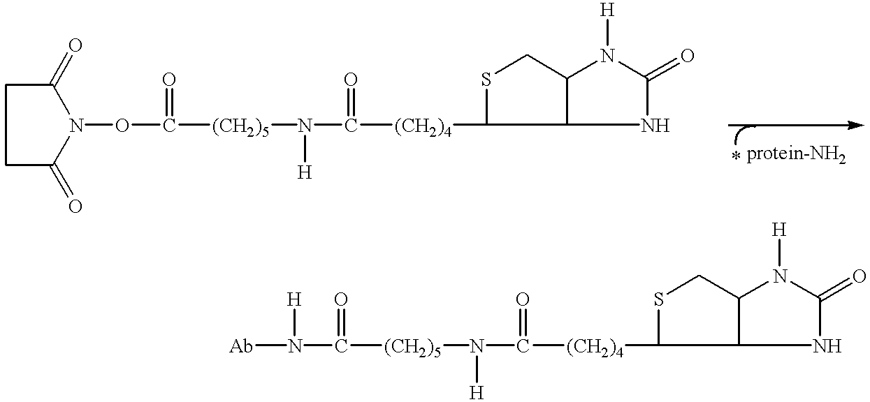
C1C(=O)N(OC([(CH2)5]N([H])C([(CH2)4]C2SCC3C2NC(=O)N3[H])=O)=O)C(=O)C1.C([(CH2)5]N([H])C([(CH2)4]C1SCC2C1NC(=O)N2[H])=O)(=O)N([Ab])[H]
